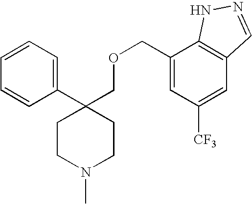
C1(C2(COCC3=CC([CF3])=CC4=C3NN=C4)CCN(C)CC2)=CC=CC=C1
